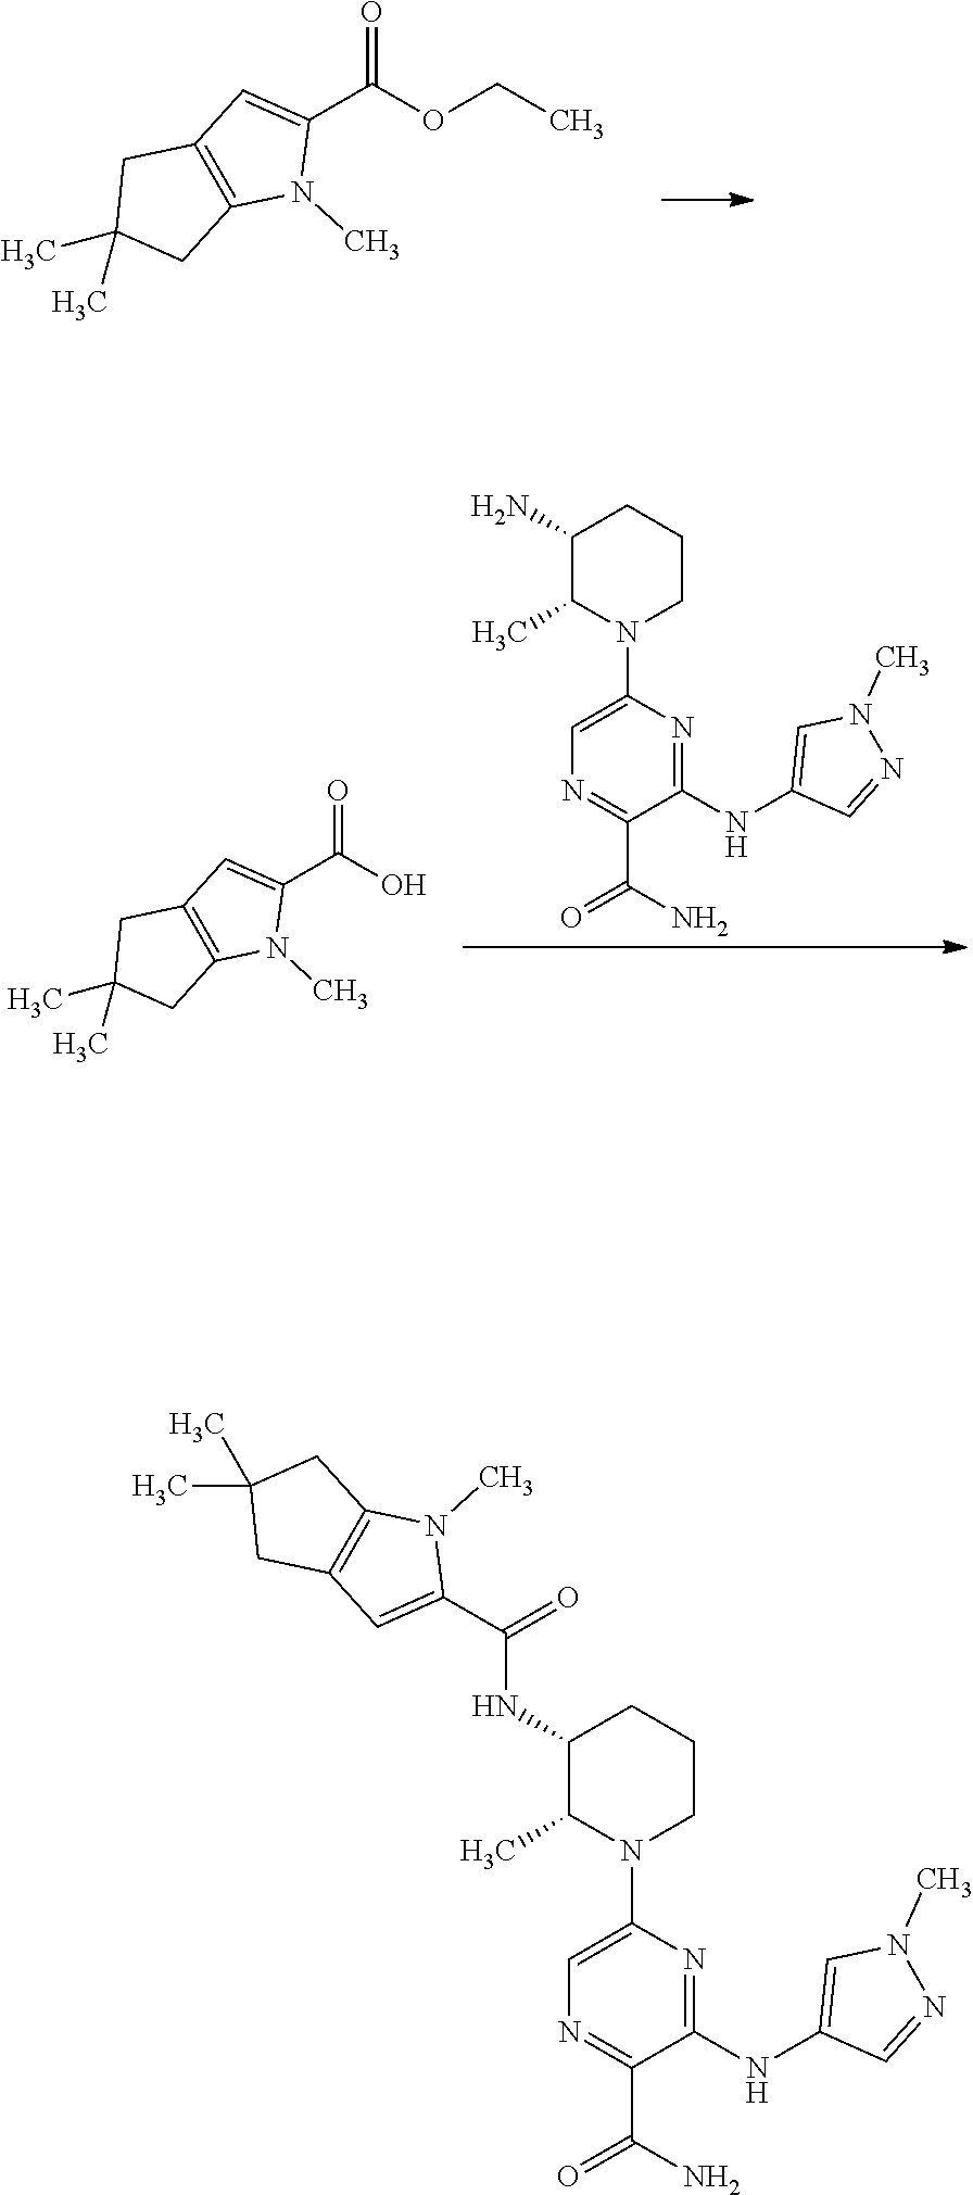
C1(C(OCC)=O)=CC2=C(N1C)CC(C)(C)C2.C1CN(C2=CN=C(C(N)=O)C(NC3=CN(C)N=C3)=N2)C(C)C(N)C1.C1(C(O)=O)=CC2=C(N1C)CC(C)(C)C2.C1CN(C2=CN=C(C(N)=O)C(NC3=CN(C)N=C3)=N2)C(C)C(NC(C2=CC3=C(N2C)CC(C)(C)C3)=O)C1
